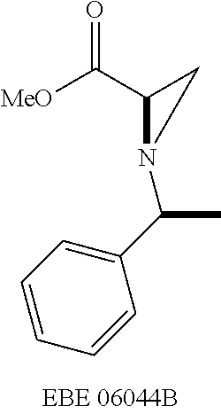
C1(C(C)N2C(C([MeO])=O)C2)=CC=CC=C1
